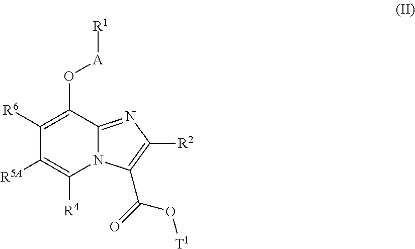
O(C1=C([R6])C([R5A])=C([R4])N2C1=NC([R2])=C2C(=O)O[T1])[A][R1]
